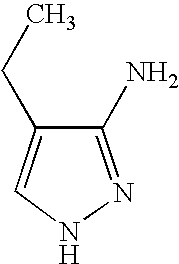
C1(N)=NNC=C1CC
